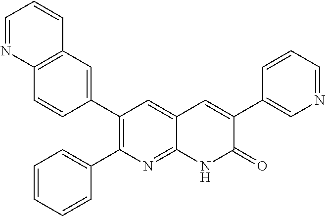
C12=C(C=C(C3=C(C4=CC=CC=C4)N=C4C(=C3)C=C(C3=CN=CC=C3)C(=O)N4)C=C1)C=CC=N2
